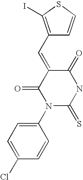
C1(C=C2C(=O)N(C3=CC=C(Cl)C=C3)C(=S)NC2=O)=C(I)SC=C1
